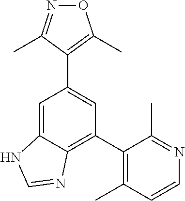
C1=C2C(=C(C3=C(C)C=CN=C3C)C=C1C1=C(C)ON=C1C)N=CN2
